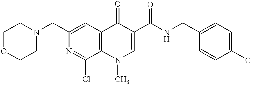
C12=C(C(=O)C(C(NCC3=CC=C(Cl)C=C3)=O)=CN1C)C=C(CN1CCOCC1)N=C2Cl
